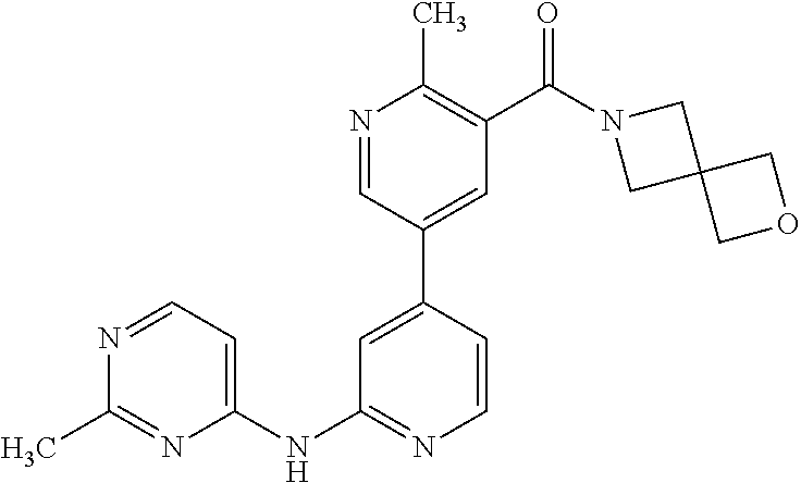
C1=CC(C2=CC(C(N3CC4(C3)COC4)=O)=C(C)N=C2)=CC(NC2=CC=NC(C)=N2)=N1
